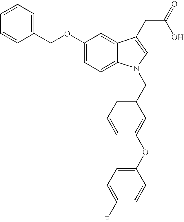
C1(OCC2=CC=CC=C2)=CC=C2C(=C1)C(CC(=O)O)=CN2CC1=CC=CC(OC2=CC=C(F)C=C2)=C1
